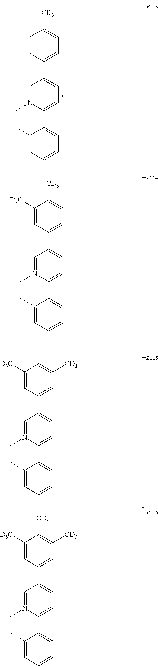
C1=C(C)C(C2=CC=C(C3=CC=C([CD3])C=C3)C=N2C)=CC=C1.C1(C2=CC=C(C3=CC=CC=C3C)N(C)=C2)=CC=C([CD3])C([D3C])=C1.C1=C(C2=CC=C(C3=CC=CC=C3C)N(C)=C2)C=C([D3C])C=C1[CD3].C1=C([D3C])C([CD3])=C([CD3])C=C1C1=CC=C(C2=CC=CC=C2C)N(C)=C1
